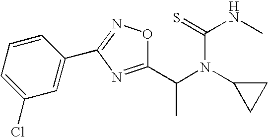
C1(C(N(C(=S)NC)C2CC2)C)=NC(C2=CC(Cl)=CC=C2)=NO1
